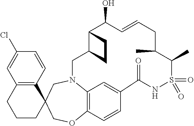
C1CC2(C3=C(C1)C=C(Cl)C=C3)COC1=C3N(C2)CC2C(C(O)C=CCC(C)C(C)S(=O)(=O)NC(=O)C(=C3)C=C1)CC2
